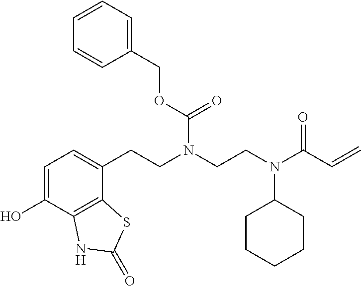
C1=C(O)C2=C(C(CCN(CCN(C(C=C)=O)C3CCCCC3)C(OCC3=CC=CC=C3)=O)=C1)SC(=O)N2
